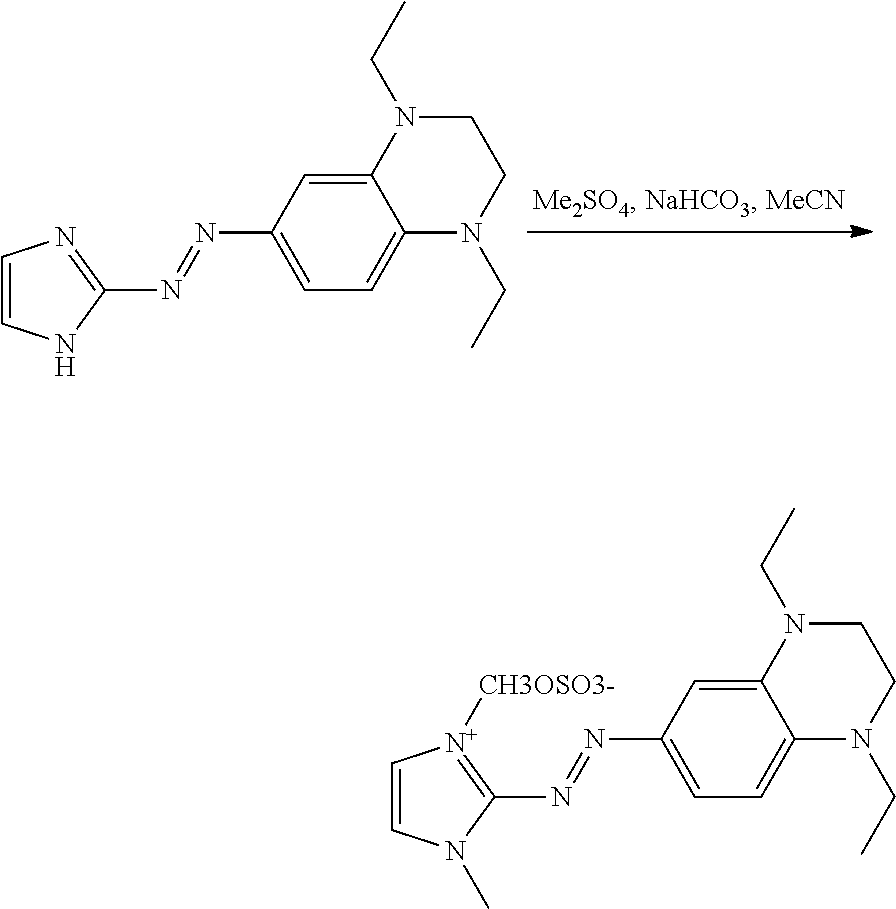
C12=CC(N=NC3=NC=CN3)=CC=C1N(CC)CCN2CC.C12=CC(N=NC3=[N+]([CH3OSO3-])C=CN3C)=CC=C1N(CC)CCN2CC
